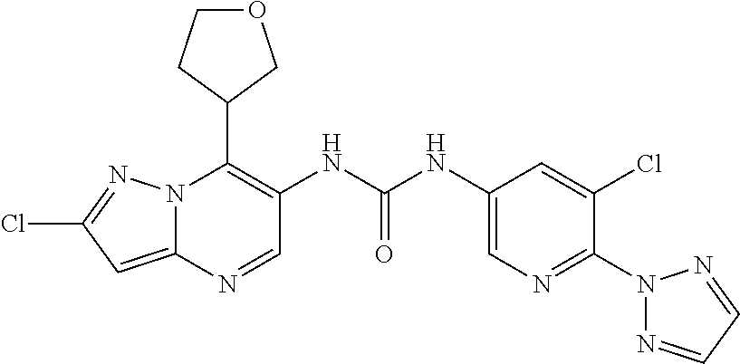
N12C(=CC(Cl)=N1)N=CC(NC(NC1=CN=C(N3N=CC=N3)C(Cl)=C1)=O)=C2C1COCC1
